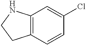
C12=C(C=CC(Cl)=C1)CCN2
